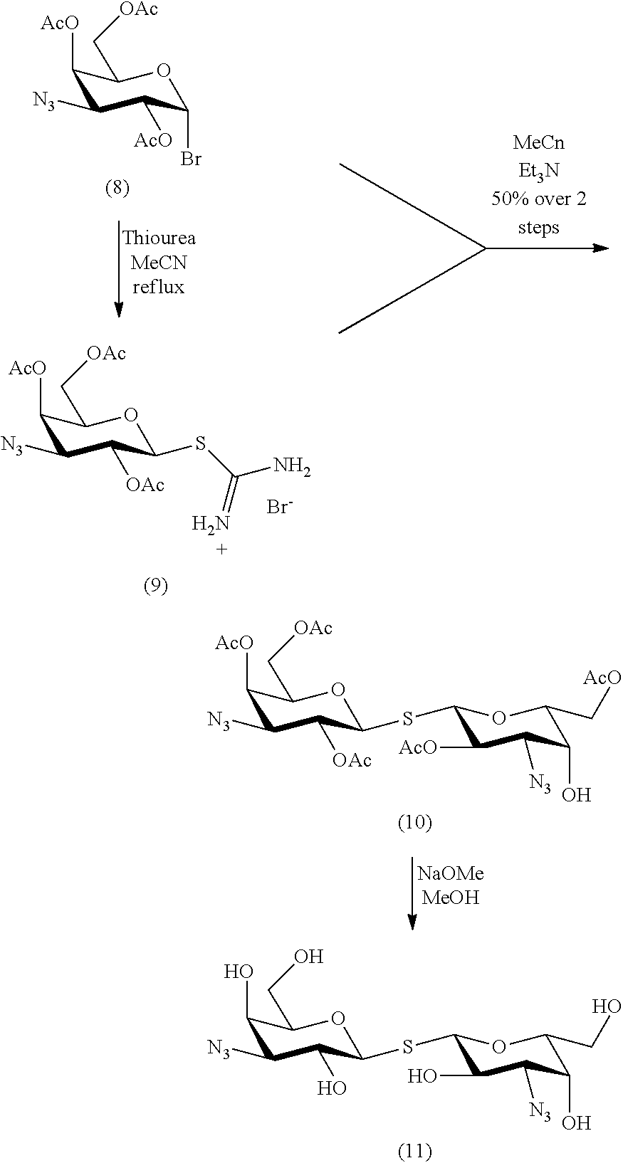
C1(O)C([N3])C(O)C(SC2C(O)C([N3])C(O)C(CO)O2)OC1CO.C1([AcO])C([N3])C([AcO])C(Br)OC1C[OAc].C1([AcO])C([N3])C([OAc])C(SC(N)=N)OC1C[OAc].[Br-].C1([AcO])C([N3])C([OAc])C(SC2C([AcO])C([N3])C(O)C(C[AcO])O2)OC1C[OAc]
